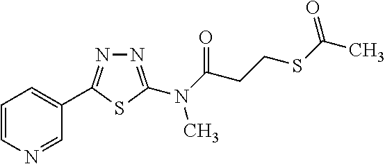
N1=C(N(C(=O)CCSC(C)=O)C)SC(C2=CC=CN=C2)=N1
